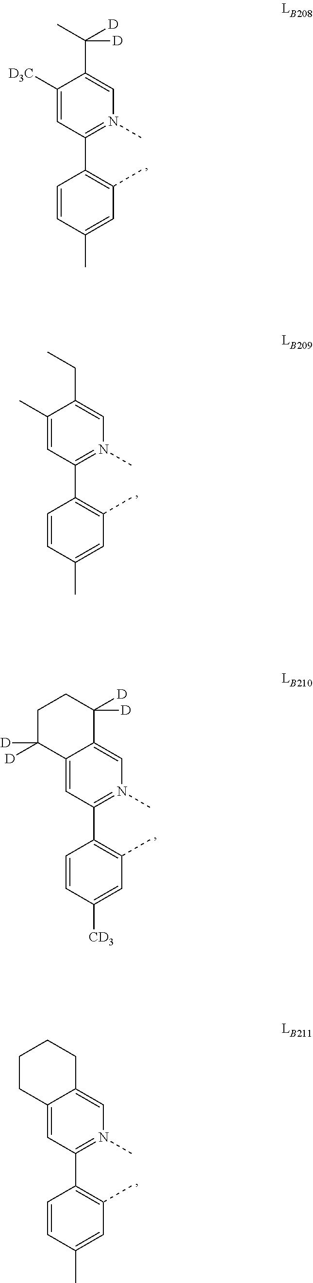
C1(C2=C(C)C=C(C)C=C2)=N(C)C=C(C([D])(C)[D])C([D3C])=C1.C1(C2=C(C)C=C(C)C=C2)=N(C)C=C(CC)C(C)=C1.C1(C2=C(C)C=C([CD3])C=C2)=N(C)C=C2C(=C1)C([D])([D])CCC2([D])[D].C1(C2=C(C)C=C(C)C=C2)=N(C)C=C2C(=C1)CCCC2
